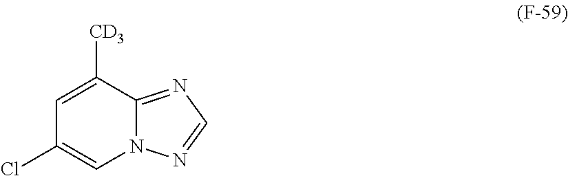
C1=C([CD3])C2=NC=NN2C=C1Cl
